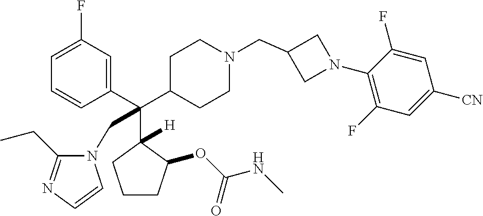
C1=C(F)C=C(C(C2CCN(CC3CN(C4=C(F)C=C([CN])C=C4F)C3)CC2)(C2([H])C(OC(NC)=O)CCC2)CN2C(CC)=NC=C2)C=C1
